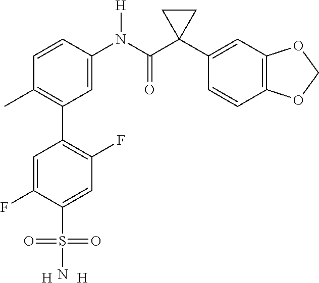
C1=C(N(C(C2(C3=CC4=C(C=C3)OCO4)CC2)=O)[H])C=CC(C)=C1C1=C(F)C=C(S(=O)(=O)N)C(F)=C1.[H].[H]
